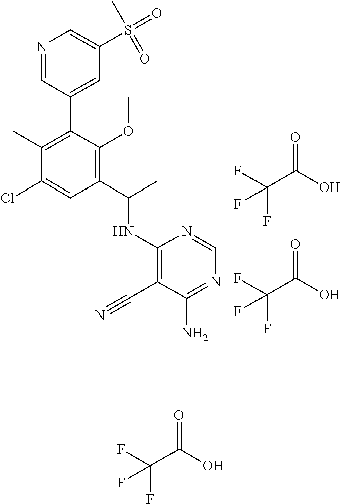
C1(C2=C(C)C(Cl)=CC(C(C)NC3=C(C#N)C(N)=NC=N3)=C2OC)=CC(S(=O)(C)=O)=CN=C1.O=C(O)C(F)(F)F.O=C(O)C(F)(F)F.O=C(O)C(F)(F)F
